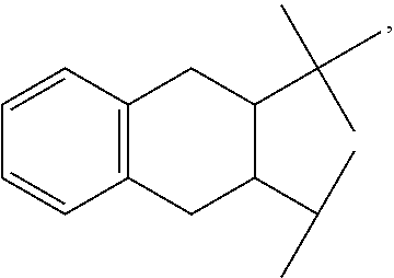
C12=C(CC(C(C)C)C(C(C)(C)C)C1)C=CC=C2
